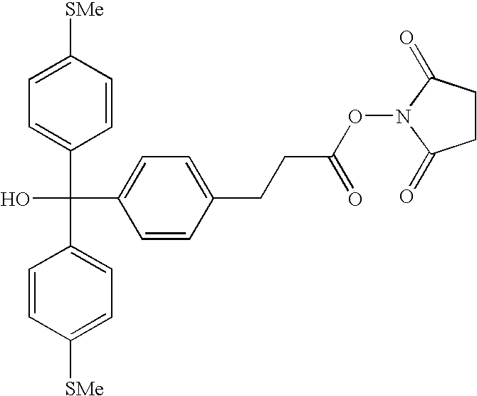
C1=CC([SMe])=CC=C1C(C1=CC=C([SMe])C=C1)(C1=CC=C(CCC(ON2C(=O)CCC2=O)=O)C=C1)O
